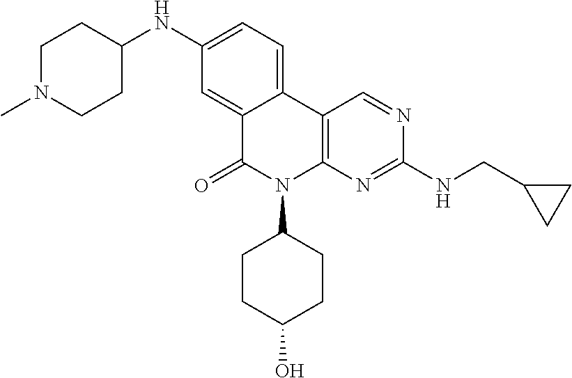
C1(NC2CCN(C)CC2)=CC=C2C(=C1)C(=O)N(C1CCC(O)CC1)C1=C2C=NC(NCC2CC2)=N1
